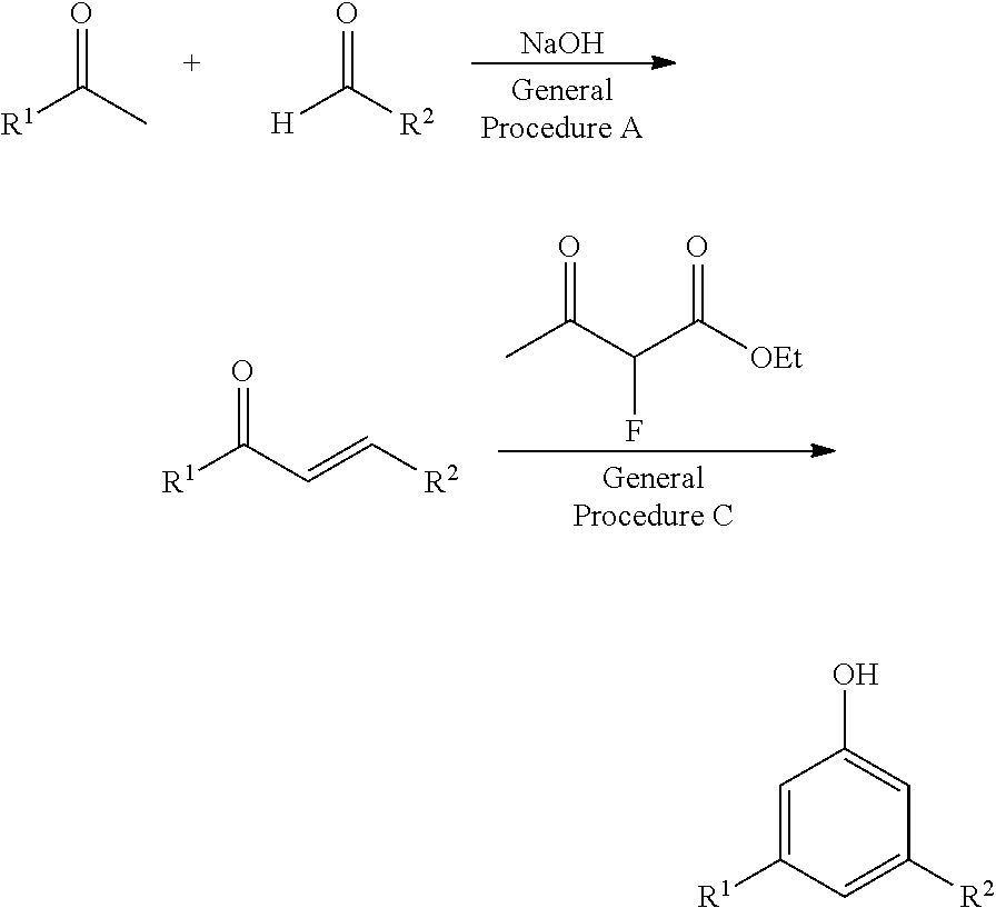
[NaOH].[R1]C(C)=O.[H]C([R2])=O.CC(C(C([OEt])=O)F)=O.[R1]C(C=C[R2])=O.C1=C([R1])C=C([R2])C=C1O
